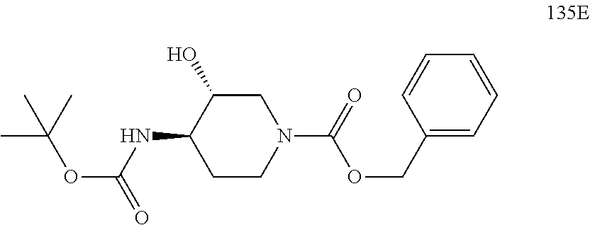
C1C(O)C(NC(OC(C)(C)C)=O)CCN1C(=O)OCC1=CC=CC=C1
